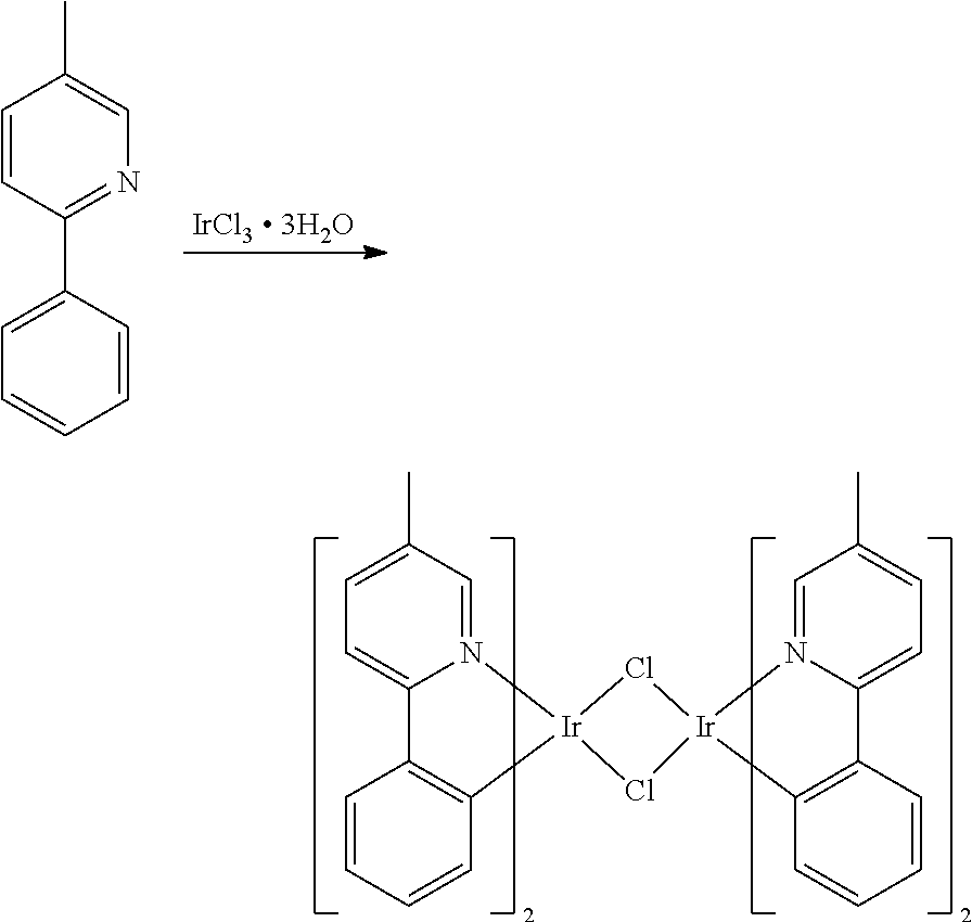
C1=N2C(=CC=C1C)C1=C(C=CC=C1)[Ir]21Cl[Ir]2(N3=CC(C)=CC=C3C3=C2C=CC=C3)Cl1.C1=CC(C2=CC=CC=C2)=NC=C1C
